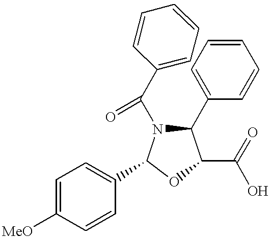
C1=C([MeO])C=CC(C2N(C(C3=CC=CC=C3)=O)C(C3=CC=CC=C3)C(C(=O)O)O2)=C1
